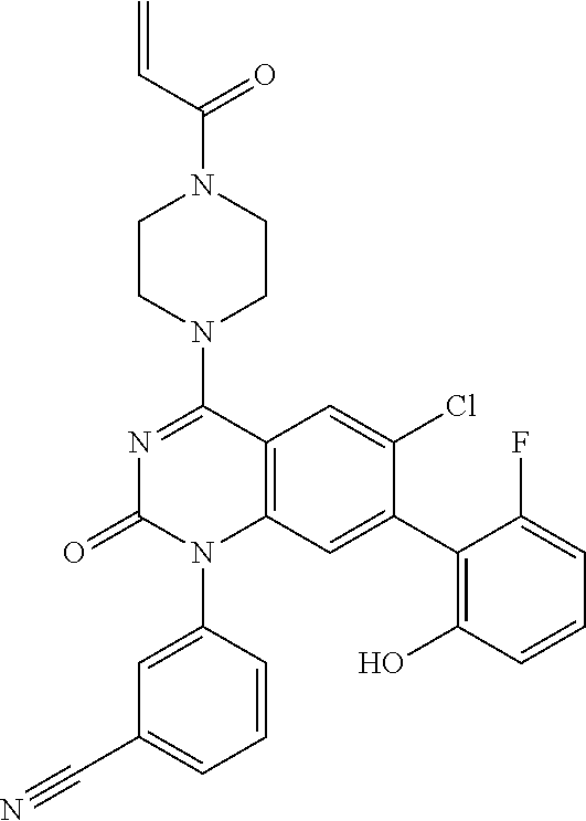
C1CN(C2=NC(=O)N(C3=CC(C#N)=CC=C3)C3=C2C=C(Cl)C(C2=C(O)C=CC=C2F)=C3)CCN1C(C=C)=O
